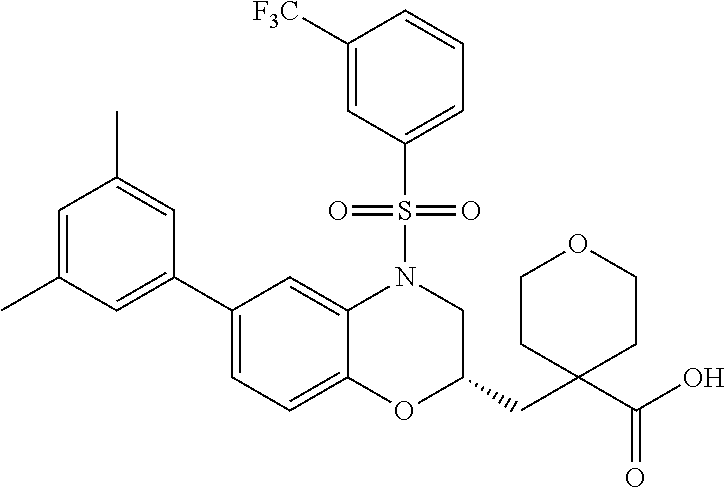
C1(C2=CC=C3C(=C2)N(S(C2=CC=CC([F3C])=C2)(=O)=O)CC(CC2(C(O)=O)CCOCC2)O3)=CC(C)=CC(C)=C1
